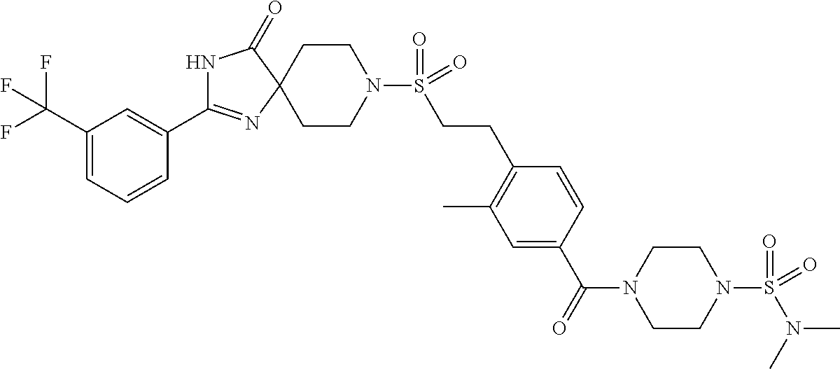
N1C(=O)C2(N=C1C1=CC(C(F)(F)F)=CC=C1)CCN(S(=O)(=O)CCC1=C(C)C=C(C(=O)N3CCN(S(=O)(N(C)C)=O)CC3)C=C1)CC2
